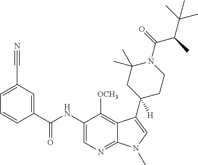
C1=C(C#N)C=C(C(NC2=CN=C3C(=C2[OCH3])C(C2([H])CCN(C(=O)C(C)C(C)(C)C)C(C)(C)C2)=CN3C)=O)C=C1
